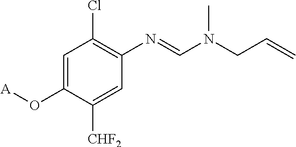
C1=C(O[A])C([CHF2])=CC(N=CN(CC=C)C)=C1Cl
